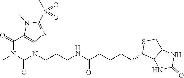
C1(=O)N(C)C(=O)N(CCCNC(CCCCC2C3C(CS2)NC(=O)N3)=O)C2=C1N(C)C(S(=O)(C)=O)=N2
